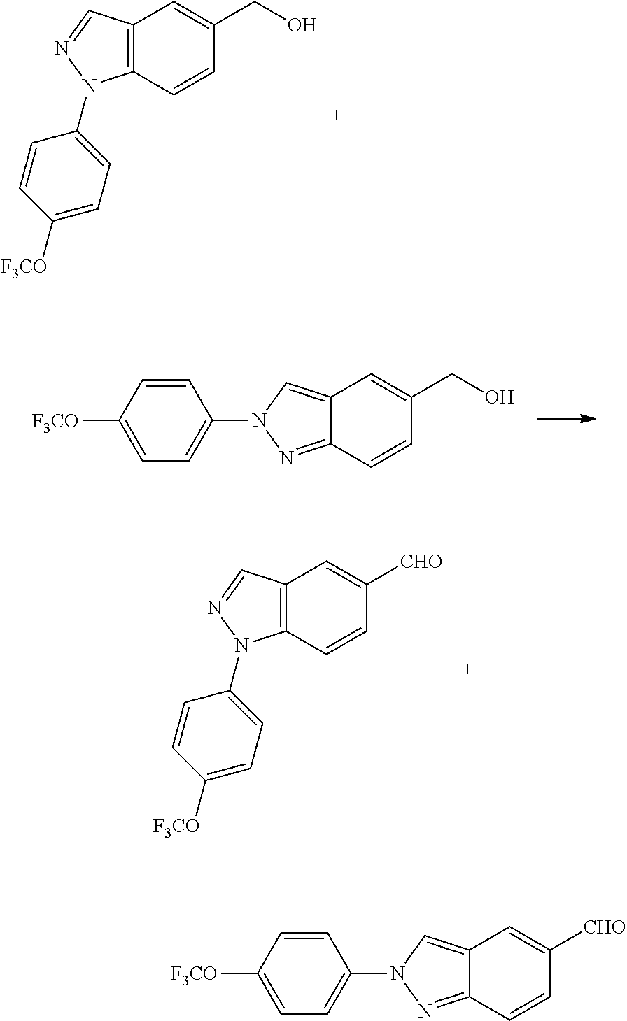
C12=C(C=CC(CO)=C1)N(C1=CC=C([F3CO])C=C1)N=C2.C12=CN(C3=CC=C([F3CO])C=C3)N=C1C=CC(CO)=C2.C12=C(C=CC([CHO])=C1)N(C1=CC=C([F3CO])C=C1)N=C2.C12=CN(C3=CC=C([F3CO])C=C3)N=C1C=CC([CHO])=C2
